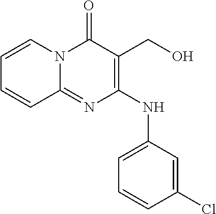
C1(NC2=CC=CC(Cl)=C2)=C(CO)C(=O)N2C(=N1)C=CC=C2
